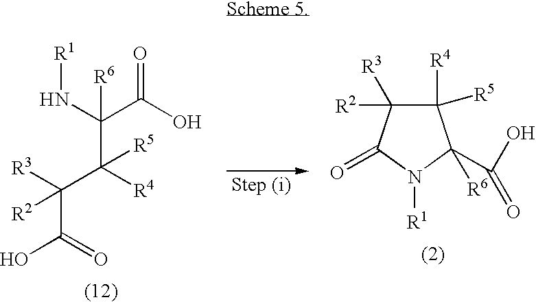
N(C(C(O)=O)([R6])C([R5])(C([R3])([R2])C(=O)O)[R4])[R1].C1([R4])([R5])C([R3])([R2])C(=O)N([R1])C1(C(O)=O)[R6]
